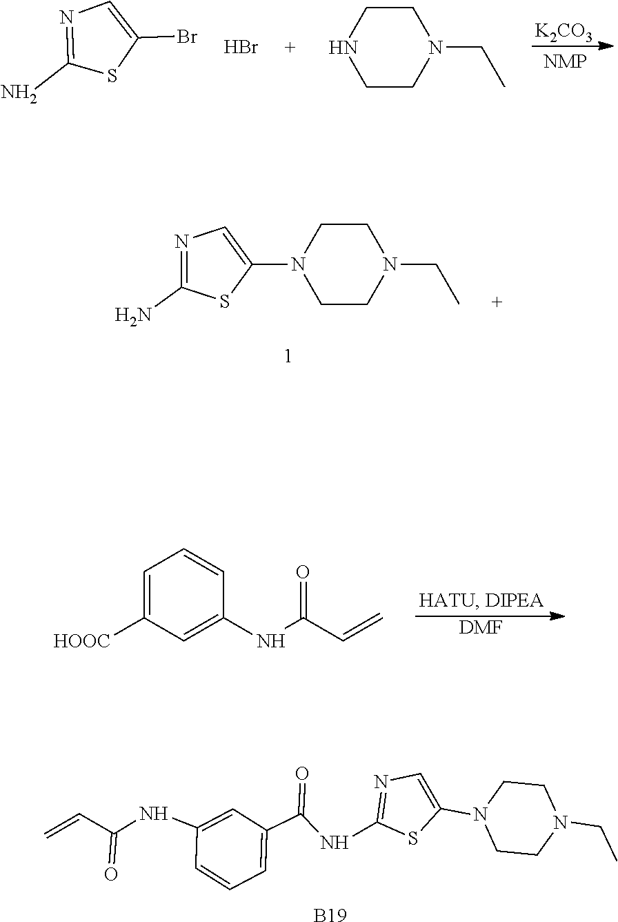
[DMF].C1=C([HOOC])C=C(NC(C=C)=O)C=C1.C1=C(N2CCN(CC)CC2)SC(N)=N1.C1=CC=C(C(NC2=NC=C(N3CCN(CC)CC3)S2)=O)C=C1NC(C=C)=O.[B19].[K2CO3].C1=C(Br)SC(N)=N1.Br.C1CN(CC)CCN1
